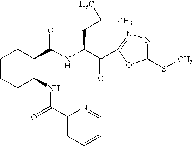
C1CCC(NC(=O)C2=CC=CC=N2)C(C(NC(C(=O)C2=NN=C(SC)O2)CC(C)C)=O)C1
